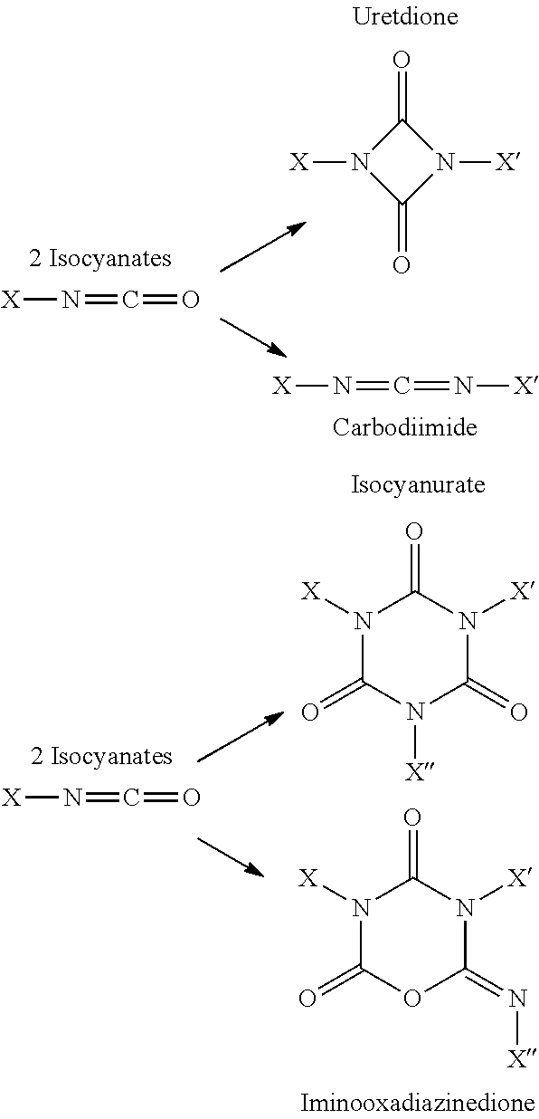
[X]N=C=O.N1([X])C(=O)N([X])C1=O.[X]N=C=N[X].[X]N=C=O.N1([X])C(=O)N([X])C(=O)N([X])C1=O.N1([X])C(=O)OC(=N[X])N([X])C1=O
